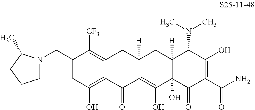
C1=C(CN2CCCC2C)C([CF3])=C2C(=C1O)C(=O)C1=C(O)C3(O)C([H])(CC1([H])C2)C(N(C)C)C(O)=C(C(N)=O)C3=O
